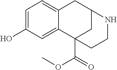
C1=C(O)C=C2C(=C1)CC1CC2(C(=O)OC)CCN1
